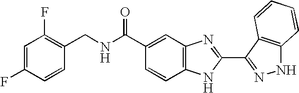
C1(C(NCC2=C(F)C=C(F)C=C2)=O)=CC2=C(C=C1)NC(C1=NNC3=C1C=CC=C3)=N2
